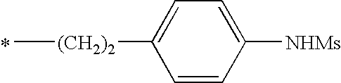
C[(CH2)2]C1=CC=C([NHMs])C=C1
